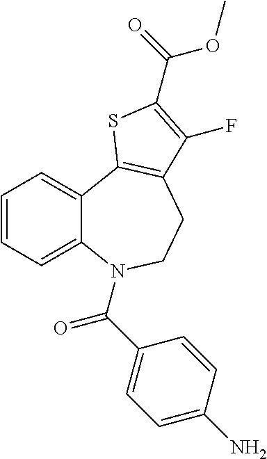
C1=CC=C2C(=C1)C1=C(CCN2C(C2=CC=C(N)C=C2)=O)C(F)=C(C(=O)OC)S1
